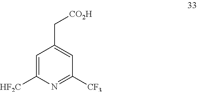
C1=C([HF2C])N=C([CF3])C=C1C[CO2H]
